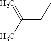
C=C(C)CC
